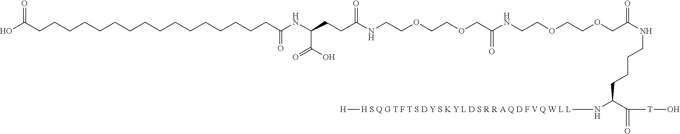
O(CCNC(COCCOCCNC(CCC(NC(CCCCCCCCCCCCCCCCC(O)=O)=O)C(=O)O)=O)=O)CCOCC(=O)NCCCCC(C([T]O)=O)N[H S Q G T F T S D Y S K Y L D S R R A Q D F V Q W L L][H]
